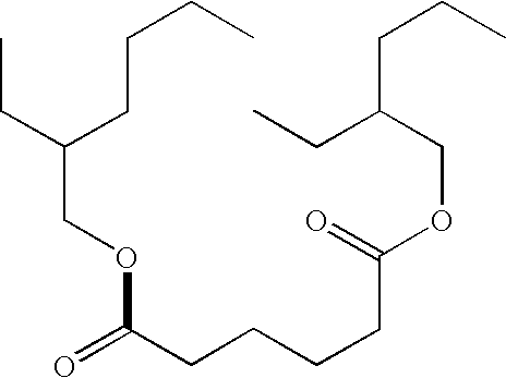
C(COC(CCCCC(OCC(CC)CCC)=O)=O)(CC)CCCC
